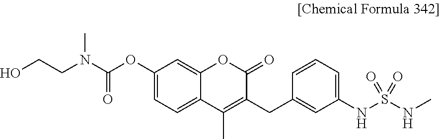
C1(OC(=O)N(CCO)C)=CC=C2C(=C1)OC(=O)C(CC1=CC(NS(NC)(=O)=O)=CC=C1)=C2C
